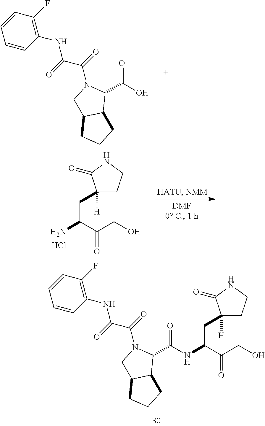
O=C(O)C1N(C(=O)C(=O)NC2=C(F)C=CC=C2)CC2C1CCC2.C1(CC(N)C(=O)CO)([H])CCNC1=O.Cl.O=C(C1N(C(=O)C(=O)NC2=C(F)C=CC=C2)CC2C1CCC2)NC(CC1([H])CCNC1=O)C(=O)CO
